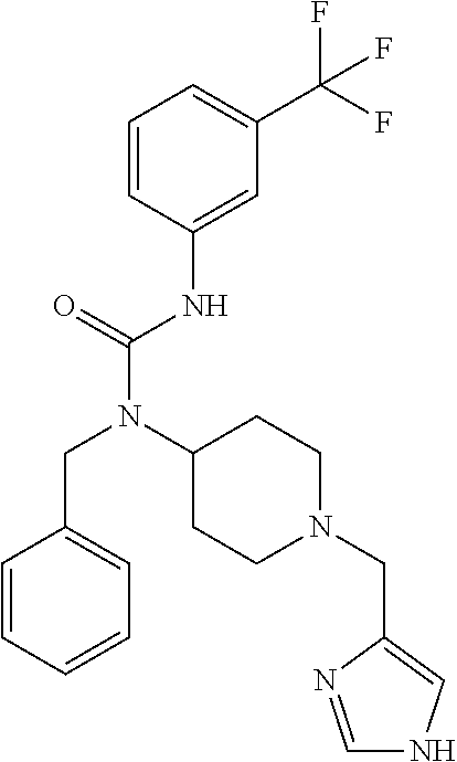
C1=CC(NC(N(C2CCN(CC3=CNC=N3)CC2)CC2=CC=CC=C2)=O)=CC(C(F)(F)F)=C1
